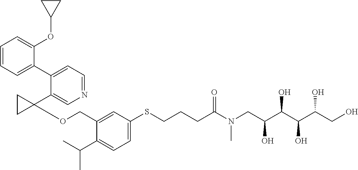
C1(SCCCC(N(CC(C(C(C(CO)O)O)O)O)C)=O)=CC=C(C(C)C)C(COC2(C3=CN=CC=C3C3=CC=CC=C3OC3CC3)CC2)=C1
